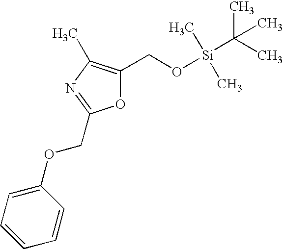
O1C(CO[Si](C(C)(C)C)(C)C)=C(C)N=C1COC1=CC=CC=C1
